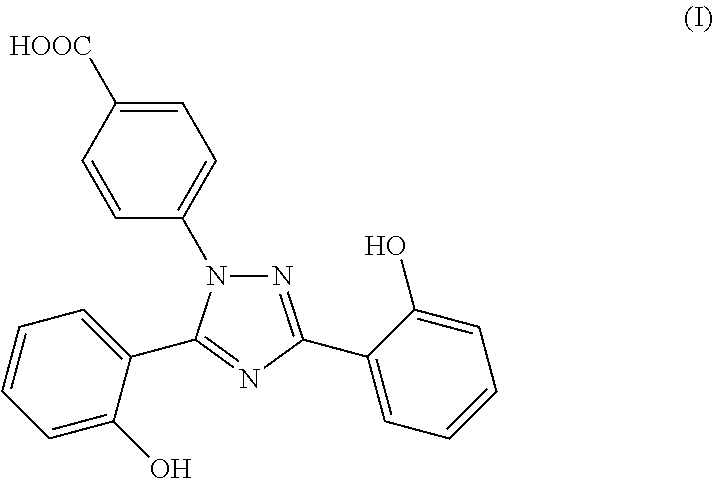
N1=C(C2=CC=CC=C2O)N=C(C2=CC=CC=C2O)N1C1=CC=C([HOOC])C=C1
